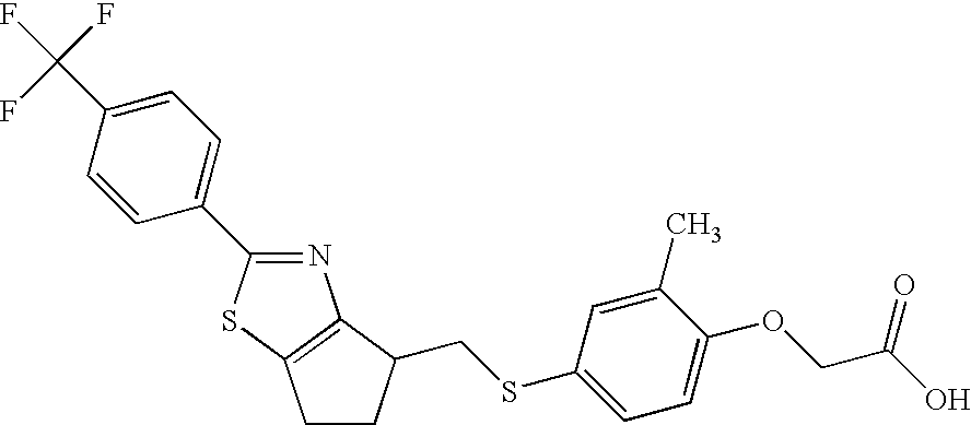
N1=C(C2=CC=C(C(F)(F)F)C=C2)SC2=C1C(CSC1=CC=C(OCC(O)=O)C(C)=C1)CC2
